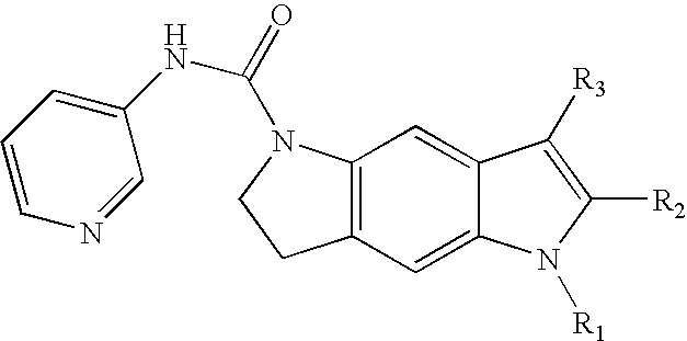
C12=C(C=C3C(=C1)C([R3])=C([R2])N3[R1])CCN2C(=O)NC1=CC=CN=C1
